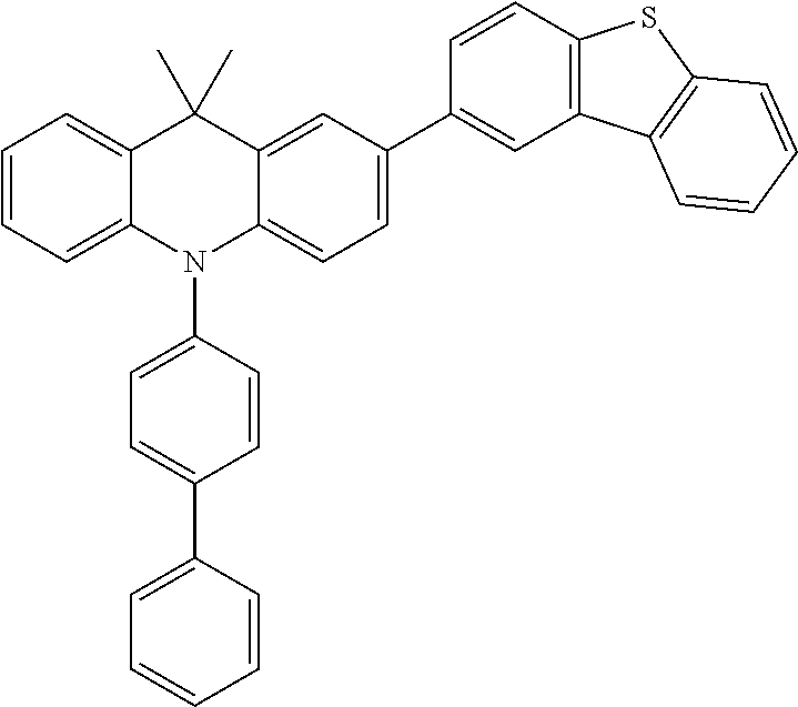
C12=CC=CC=C1N(C1=CC=C(C3=CC=CC=C3)C=C1)C1=CC=C(C3=CC4=C(C=C3)SC3=C4C=CC=C3)C=C1C2(C)C
